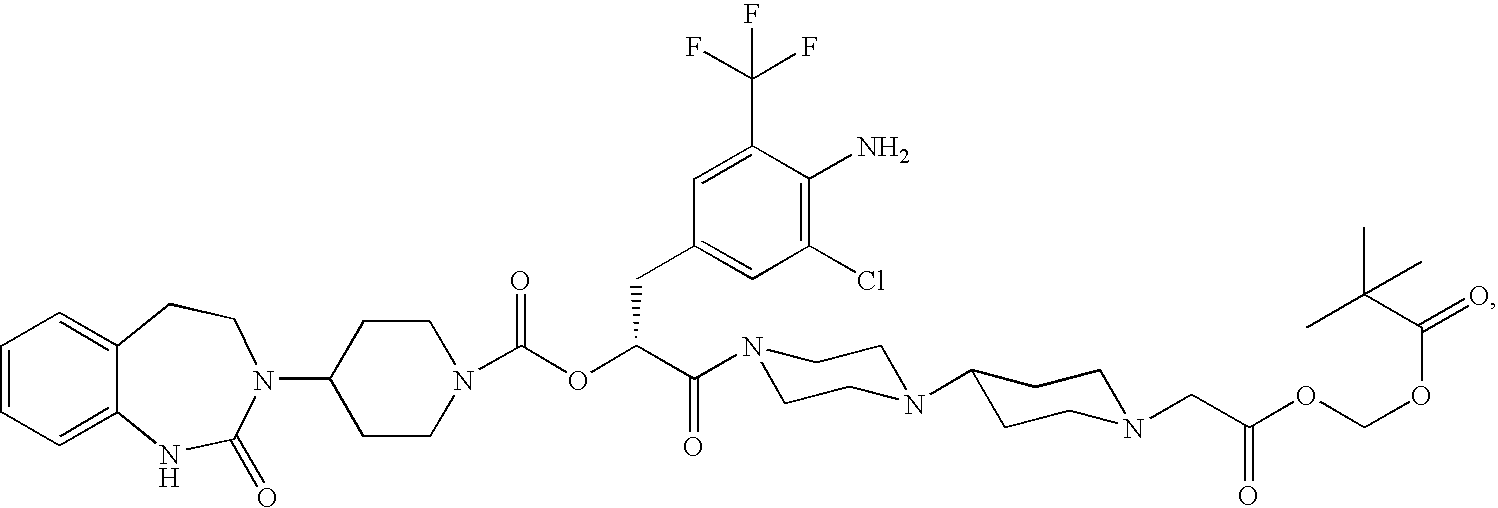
C1=CC=C2C(=C1)CCN(C1CCN(C(OC(C(=O)N3CCN(C4CCN(CC(OCOC(=O)C(C)(C)C)=O)CC4)CC3)CC3=CC(Cl)=C(N)C(C(F)(F)F)=C3)=O)CC1)C(=O)N2
